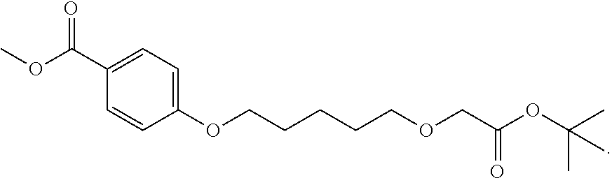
O(CCCCCOCC(OC(C)(C)C)=O)C1=CC=C(C(OC)=O)C=C1
